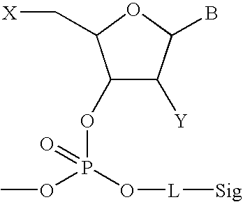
C1(OP(O[L][Sig])(OC)=O)C([Y])C(B)OC1C[X]
